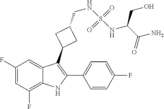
C1(F)=CC(F)=C2C(=C1)C(C1CC(CNS(=O)(=O)NC(C(N)=O)CO)C1)=C(C1=CC=C(F)C=C1)N2
